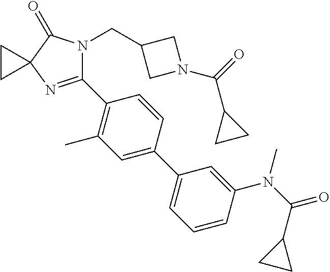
C1(C2=C(C)C=C(C3=CC=CC(N(C(=O)C4CC4)C)=C3)C=C2)=NC2(C(=O)N1CC1CN(C(=O)C3CC3)C1)CC2
